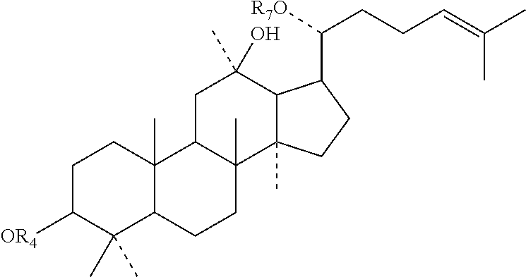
C1C([OR4])C(C)(C)C2C(C)(C1)C1C(C)(CC2)C2(C)C(C(C)(O)C1)C(C([R7O])CCC=C(C)C)CC2
